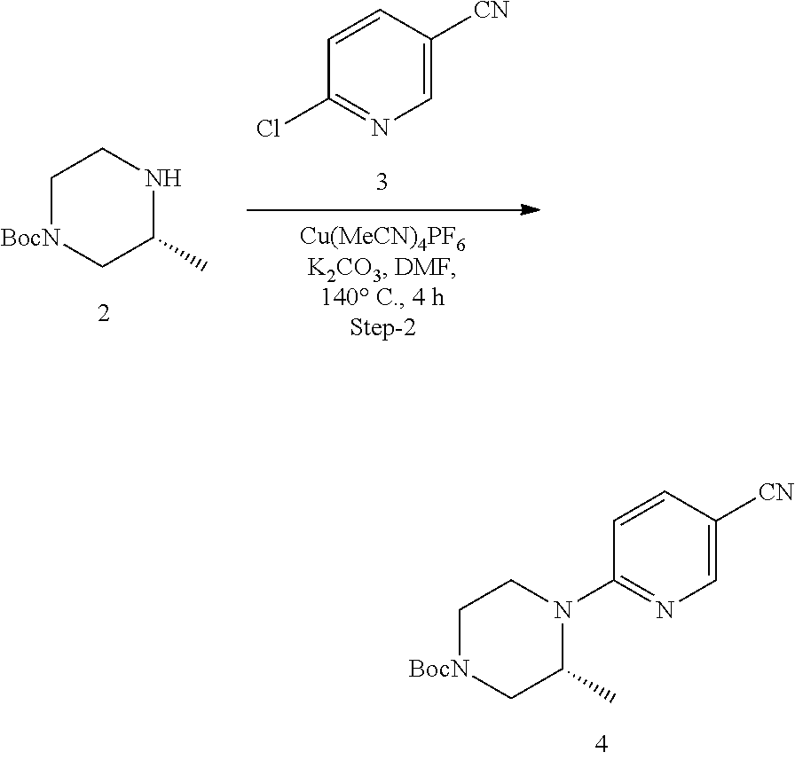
ClC1=NC=C([CN])C=C1.C1(C)NCC[BocN]C1.C1(C)N(C2=NC=C([CN])C=C2)CC[BocN]C1
